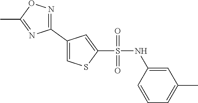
C1=CC=C(C)C=C1NS(C1=CC(C2=NOC(C)=N2)=CS1)(=O)=O
